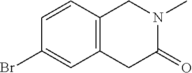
C1=CC2=C(C=C1Br)CC(=O)N(C)C2
